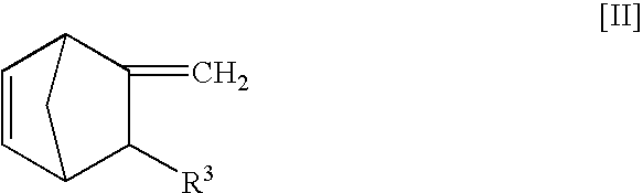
C1=CC2C([R3])C(=C)C1C2
